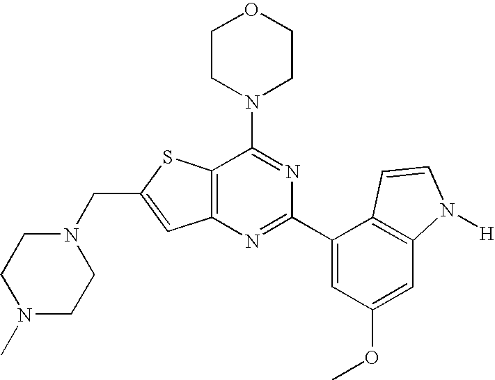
N1(CC2=CC3=C(S2)C(N2CCOCC2)=NC(C2=CC(OC)=CC4=C2C=CN4[H])=N3)CCN(C)CC1
